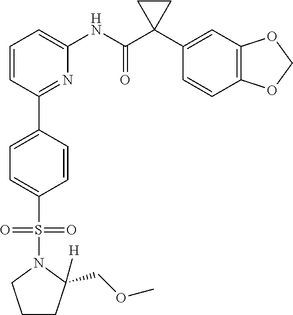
C1=CC(C2=CC=C(S(N3CCCC3(COC)[H])(=O)=O)C=C2)=NC(NC(C2(C3=CC4=C(C=C3)OCO4)CC2)=O)=C1
